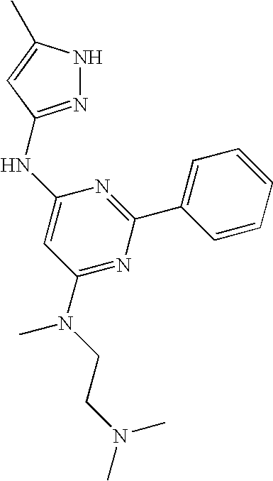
N1=C(NC2=CC(N(CCN(C)C)C)=NC(C3=CC=CC=C3)=N2)C=C(C)N1
